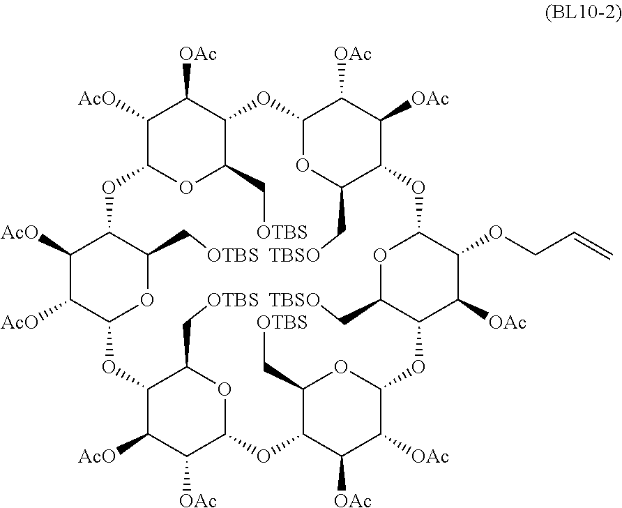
C1([AcO])C2OC(C[OTBS])C(C1[OAc])OC1OC(C[TBSO])C(C([OAc])C1[OAc])OC1C(OCC=C)C([OAc])C(OC3C([OAc])C([OAc])C(OC4C([OAc])C([AcO])C(OC5C([AcO])C([AcO])C(O2)C(C[OTBS])O5)C(C[OTBS])O4)C(C[OTBS])O3)C(C[TBSO])O1
